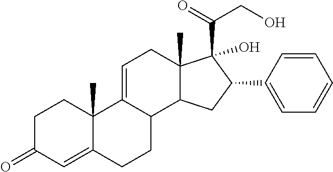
C1C(=O)C=C2C(C)(C1)C1=CCC3(C)C(C1CC2)CC(C1=CC=CC=C1)C3(C(=O)CO)O
